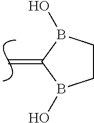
C=C1B(O)CCB1O
